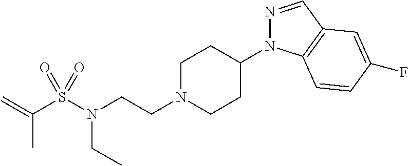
N1=CC2=C(N1C1CCN(CCN(CC)S(C(=C)C)(=O)=O)CC1)C=CC(F)=C2
